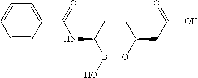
B1(O)OC(CC(O)=O)CCC1NC(C1=CC=CC=C1)=O
